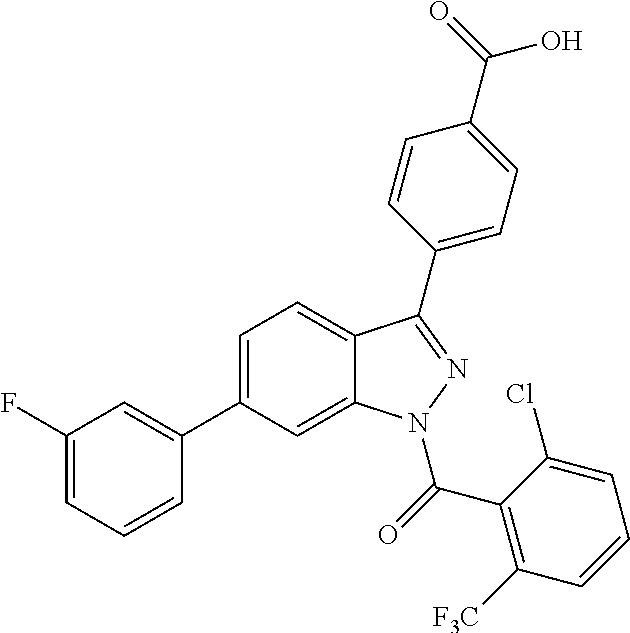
C1=C(C2=CC(F)=CC=C2)C=C2C(=C1)C(C1=CC=C(C(O)=O)C=C1)=NN2C(C1=C([F3C])C=CC=C1Cl)=O
